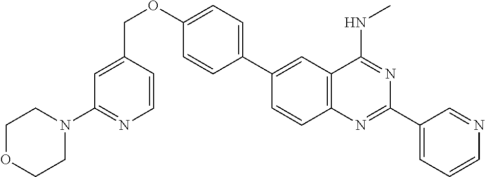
C1(C2=CC3=C(C=C2)N=C(C2=CC=CN=C2)N=C3NC)=CC=C(OCC2=CC(N3CCOCC3)=NC=C2)C=C1
